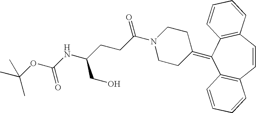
C1=CC2=C(C(=C3CCN(C(CCC(NC(OC(C)(C)C)=O)CO)=O)CC3)C3=C1C=CC=C3)C=CC=C2
